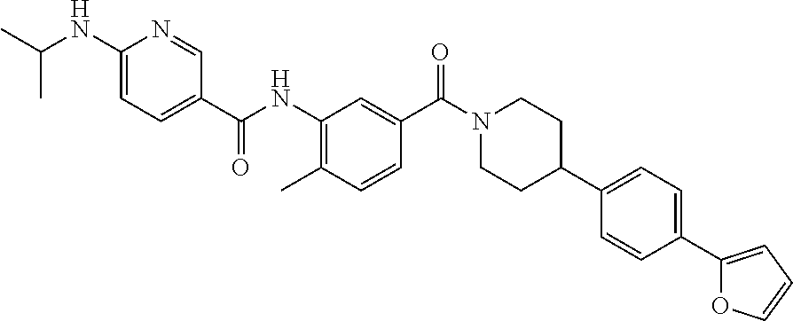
C1(C(NC2=C(C)C=CC(C(N3CCC(C4=CC=C(C5=CC=CO5)C=C4)CC3)=O)=C2)=O)=CC=C(NC(C)C)N=C1
